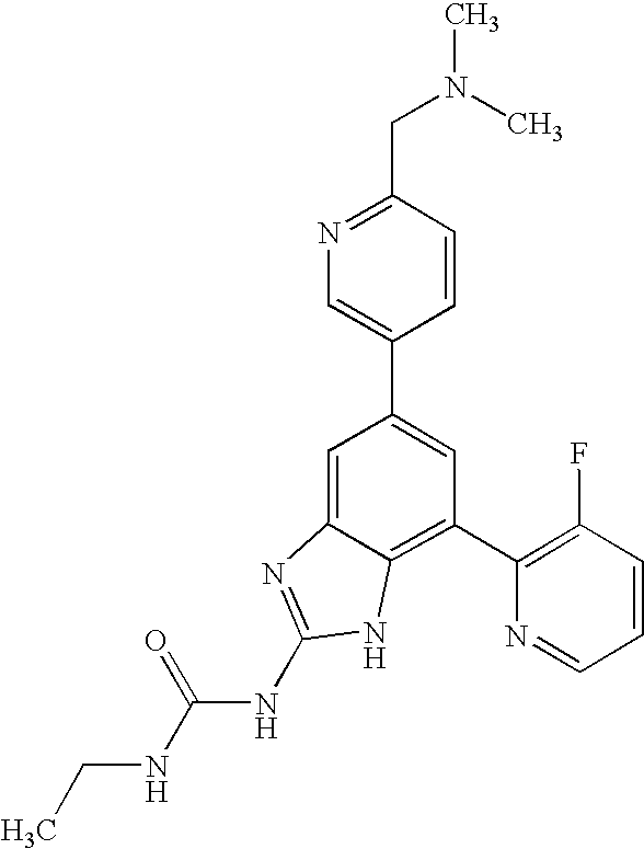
CCNC(NC1=NC2=CC(C3=CN=C(CN(C)C)C=C3)=CC(C3=C(F)C=CC=N3)=C2N1)=O
